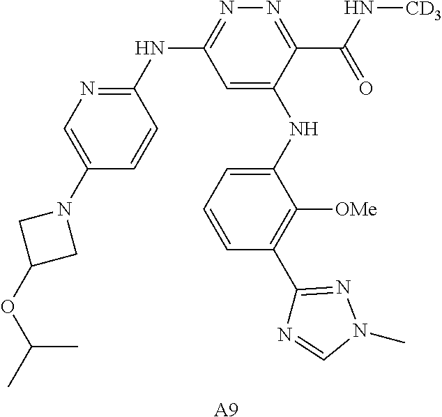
[A9].C1=C(NC2=CC=CC(C3=NN(C)C=N3)=C2[OMe])C(C(N[CD3])=O)=NN=C1NC1=NC=C(N2CC(OC(C)C)C2)C=C1
